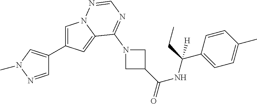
C1=C(C2=CN(C)N=C2)C=C2N1N=CN=C2N1CC(C(=O)NC(C2=CC=C(C)C=C2)(CC)[H])C1
